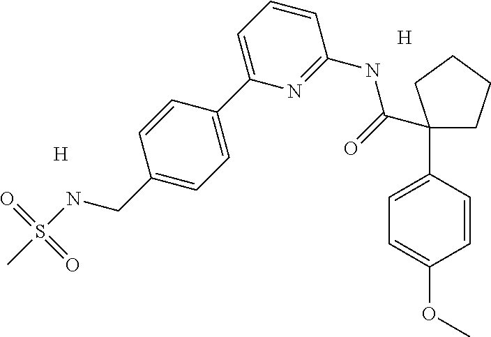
C1(C2=CC=C(OC)C=C2)(C(=O)NC2=NC(C3=CC=C(CNS(C)(=O)=O)C=C3)=CC=C2)CCCC1.[H].[H]
